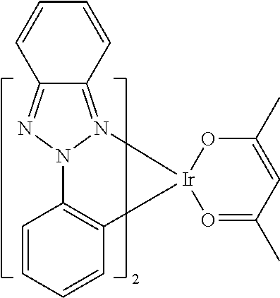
N12C3=C([Ir]4(N1=C1C(=N2)C=CC=C1)O=C(C)C=C(C)O4)C=CC=C3
